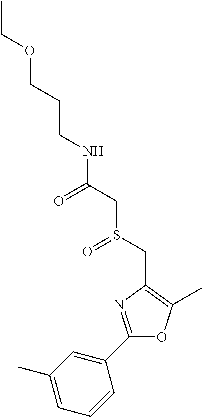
C(CCOCC)NC(CS(CC1=C(C)OC(C2=CC(C)=CC=C2)=N1)=O)=O
